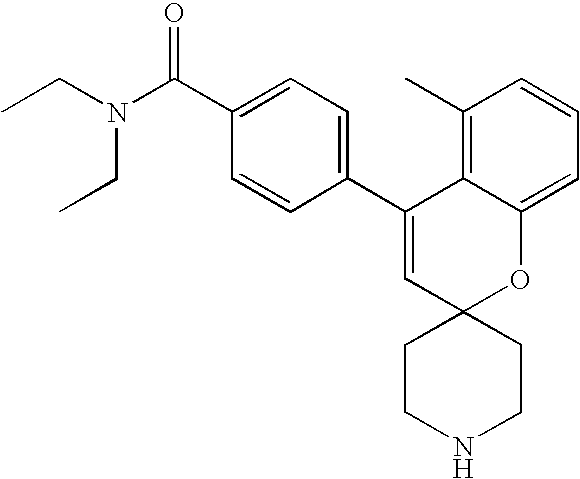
CCN(C(C1=CC=C(C2=CC3(OC4=CC=CC(C)=C24)CCNCC3)C=C1)=O)CC
